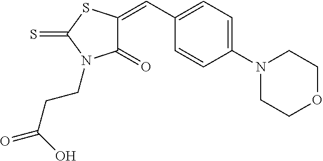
C1(=O)C(=CC2=CC=C(N3CCOCC3)C=C2)SC(=S)N1CCC(=O)O
